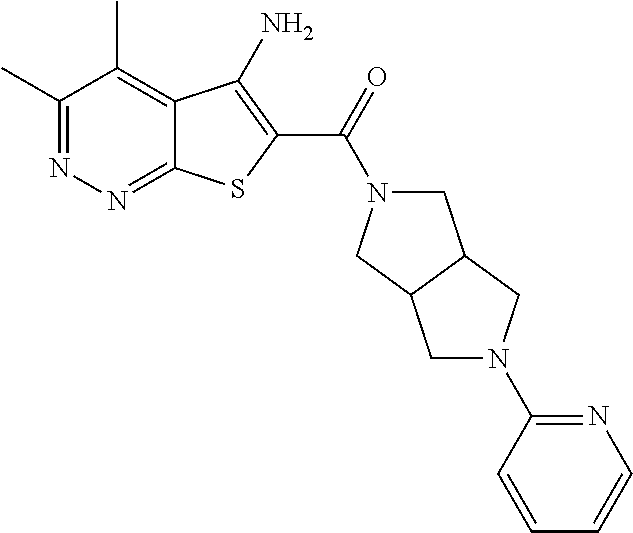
C1(C)=NN=C2C(=C1C)C(N)=C(C(=O)N1CC3C(C1)CN(C1=NC=CC=C1)C3)S2
